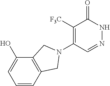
C1([F3C])=C(N2CC3=C(C(O)=CC=C3)C2)C=NNC1=O
